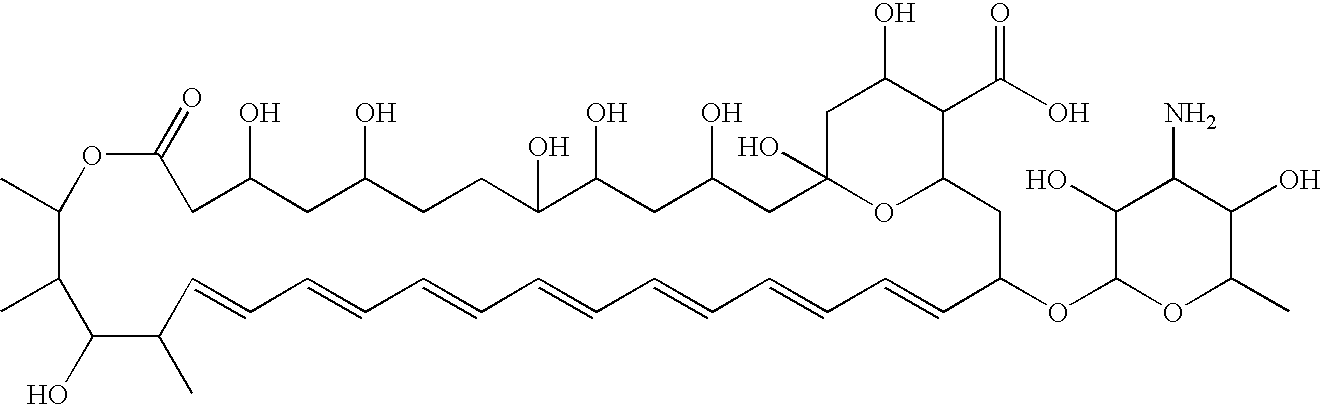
CC1C(C)C(O)C(C)C=CC=CC=CC=CC=CC=CC=CC(OC2OC(C)C(O)C(N)C2O)CC2OC(O)(CC(O)CC(O)C(O)CCC(O)CC(O)CC(=O)O1)CC(O)C2C(O)=O
